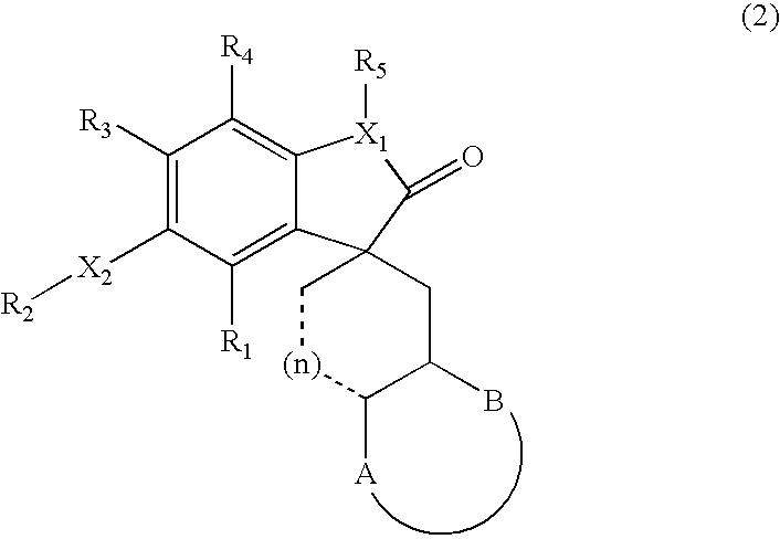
C1([R3])=C([X2][R2])C([R1])=C2C(=C1[R4])[X1]([R5])C(=O)C21C[(n)]C([A])C(B)C1
